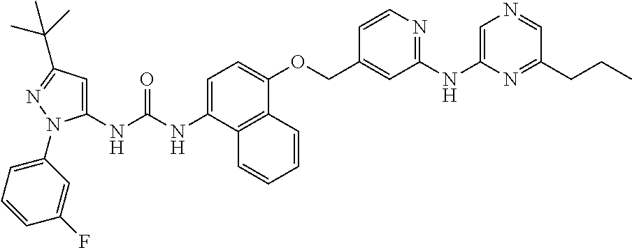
C1=C(NC(NC2=CC(C(C)(C)C)=NN2C2=CC=CC(F)=C2)=O)C2=C(C(OCC3=CC(NC4=CN=CC(CCC)=N4)=NC=C3)=C1)C=CC=C2
